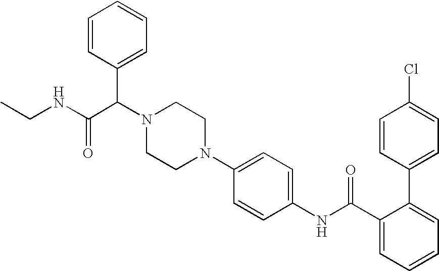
N1(C2=CC=C(NC(C3=CC=CC=C3C3=CC=C(Cl)C=C3)=O)C=C2)CCN(C(C(NCC)=O)C2=CC=CC=C2)CC1
